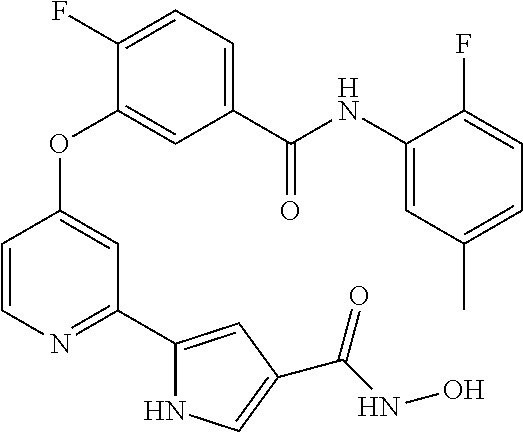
C1(C(NC2=CC(C)=CC=C2F)=O)=CC=C(F)C(OC2=CC(C3=CC(C(NO)=O)=CN3)=NC=C2)=C1
